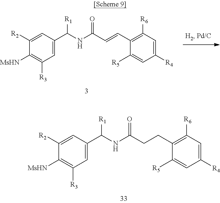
C1([MsHN])=C([R3])C=C(C(NC(C=CC2=C([R6])C=C([R4])C=C2[R5])=O)[R1])C=C1[R2].C1([MsHN])=C([R3])C=C(C(NC(CCC2=C([R6])C=C([R4])C=C2[R5])=O)[R1])C=C1[R2]
